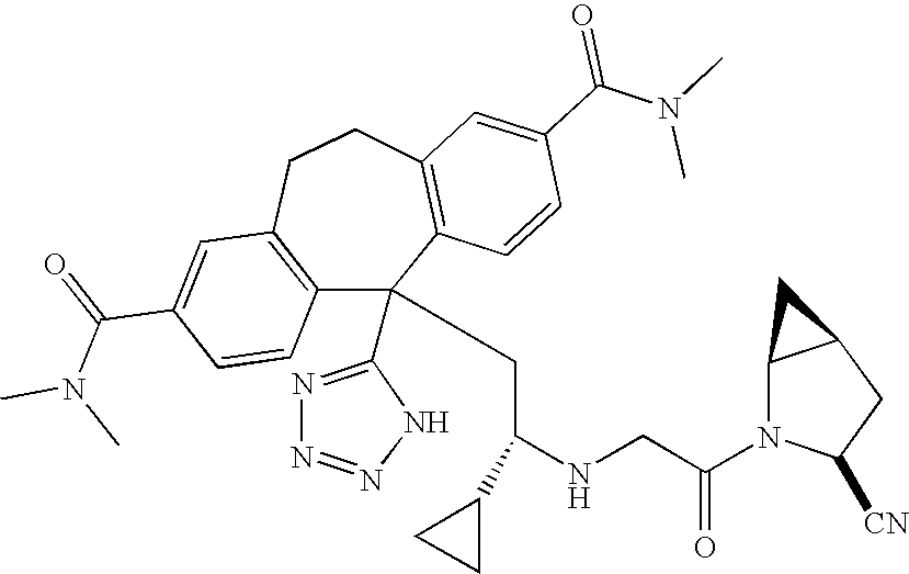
C1(C(=O)N(C)C)=CC2=C(C=C1)C(C1=NN=NN1)(CC(NCC(N1C([CN])CC3C1C3)=O)C1CC1)C1=C(CC2)C=C(C(N(C)C)=O)C=C1
